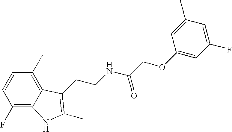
C1(F)=C2C(=C(C)C=C1)C(CCNC(COC1=CC(F)=CC(C)=C1)=O)=C(C)N2
